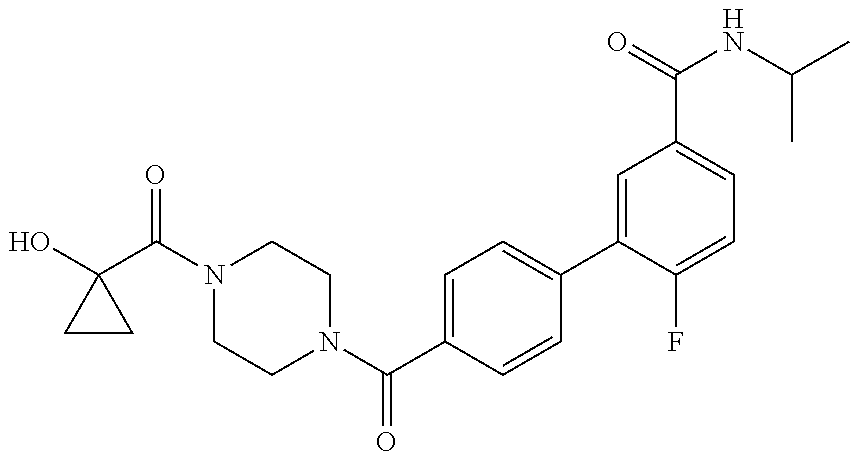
C1(O)(C(N2CCN(C(C3=CC=C(C4=CC(C(NC(C)C)=O)=CC=C4F)C=C3)=O)CC2)=O)CC1
